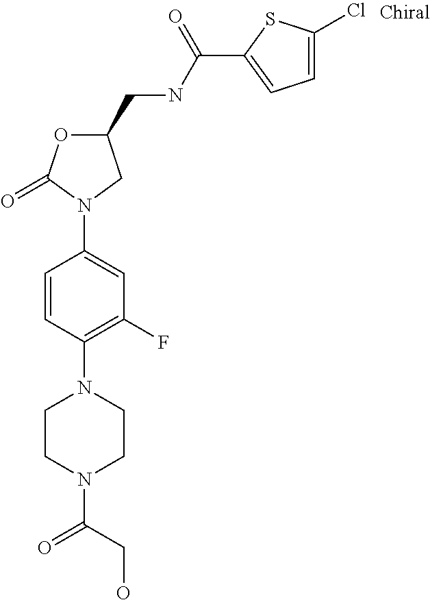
C1=CC(N2CCN(C(CO)=O)CC2)=C(F)C=C1N1C(=O)OC(CNC(=O)C2=CC=C(Cl)S2)C1
